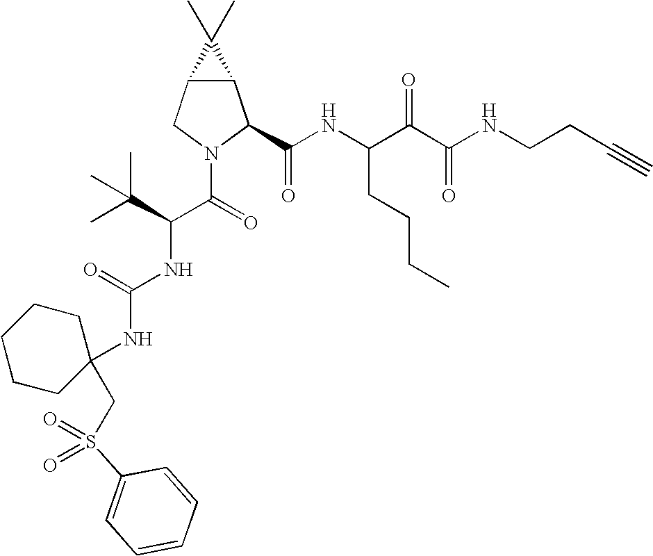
C12C(CN(C(=O)C(C(C)(C)C)NC(NC3(CS(C4=CC=CC=C4)(=O)=O)CCCCC3)=O)C1C(NC(C(C(NCCC#C)=O)=O)CCCC)=O)C2(C)C
